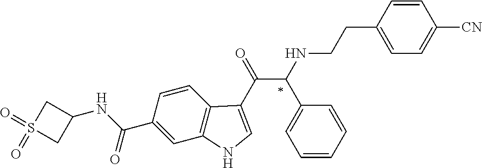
C1(C(NC2CS(=O)(=O)C2)=O)=CC2=C(C=C1)C(C(=O)C(NCCC1=CC=C([CN])C=C1)C1=CC=CC=C1)=CN2
